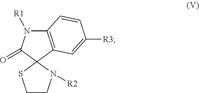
C12=C(C3(C(=O)N1[R1])SCCN3[R2])C=C([R3])C=C2
